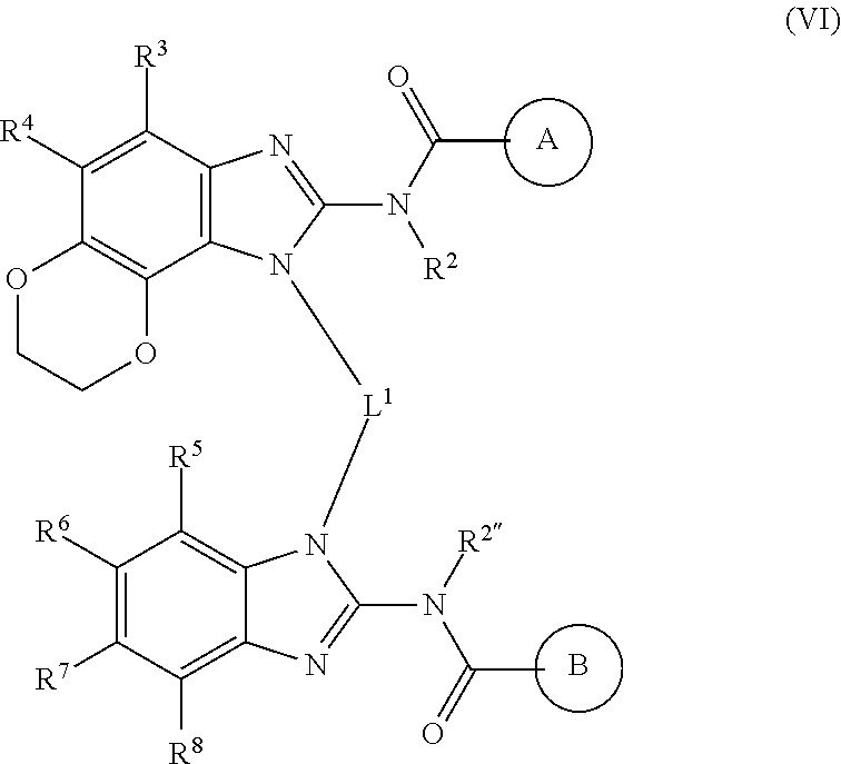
[A].B.C12=C(C([R3])=C([R4])C3=C1OCCO3)N=C(N(C(C)=O)[R2])N2[L1]N1C2=C([R5])C([R6])=C([R7])C([R8])=C2N=C1N(C(=O)C)[R2]
